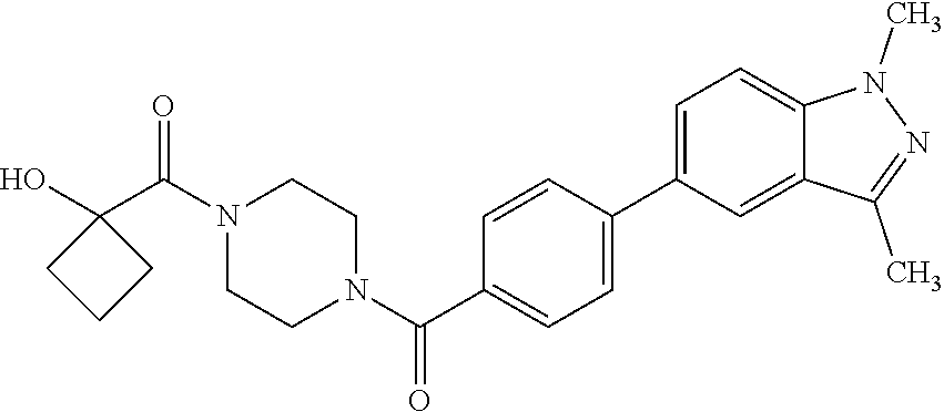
OC1(C(N2CCN(C(=O)C3=CC=C(C4=CC=C5C(=C4)C(C)=NN5C)C=C3)CC2)=O)CCC1
